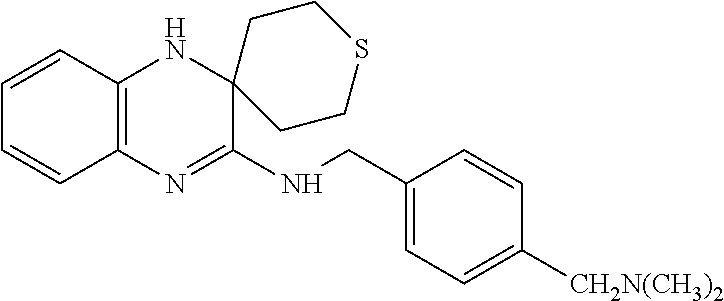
C1=CC2=C(C=C1)N=C(NCC1=CC=C([CH2N(CH3)2])C=C1)C1(N2)CCSCC1
